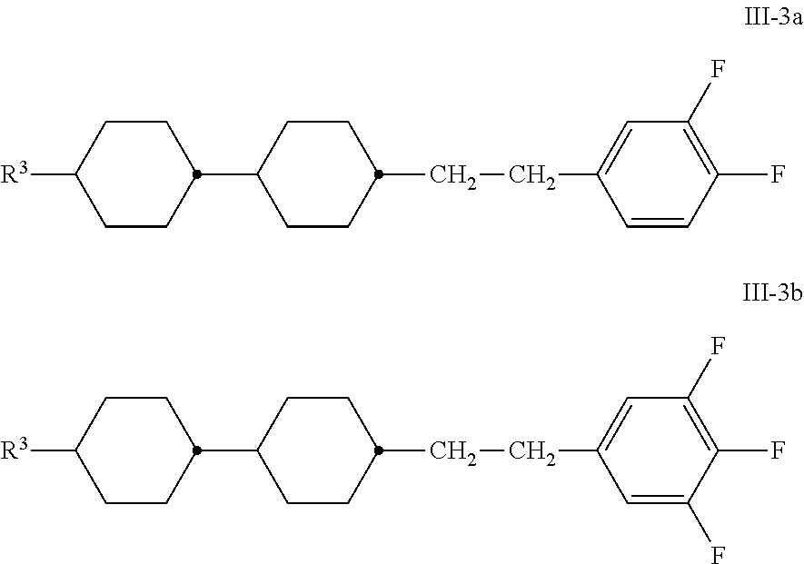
[R3]C1CCC(C2CCC(CCC3=CC(F)=C(F)C=C3)CC2)CC1.[R3]C1CCC(C2CCC(CCC3=CC(F)=C(F)C(F)=C3)CC2)CC1
